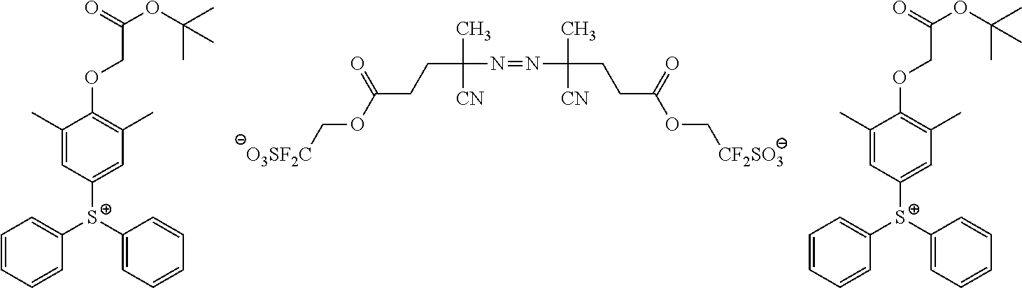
[S+](C1=CC(C)=C(OCC(OC(C)(C)C)=O)C(C)=C1)(C1=CC=CC=C1)C1=CC=CC=C1.[O3SF2C]COC(CCC(C)([CN])N=NC(C)([CN])CCC(OC[CF2SO3])=O)=O.[S+](C1=CC(C)=C(OCC(OC(C)(C)C)=O)C(C)=C1)(C1=CC=CC=C1)C1=CC=CC=C1
